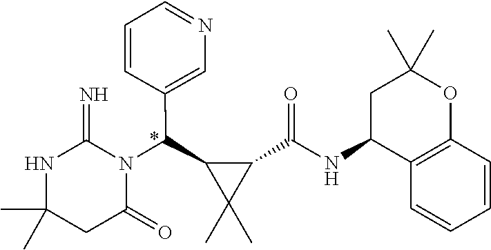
CC1(C)NC(=N)N(C(C2C(C)(C)C2C(NC2C3=C(OC(C)(C)C2)C=CC=C3)=O)C2=CN=CC=C2)C(=O)C1
